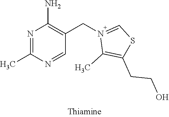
N1=C(C)N=CC(CN2=CSC(CCO)=C2C)=C1N
